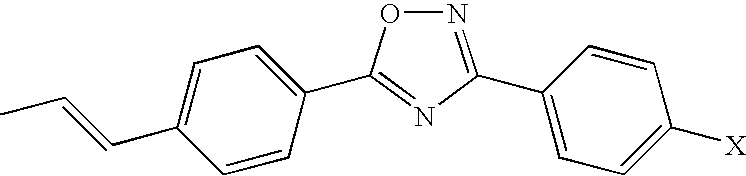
N1=C(C2=CC=C([X])C=C2)N=C(C2=CC=C(C=CC)C=C2)O1
